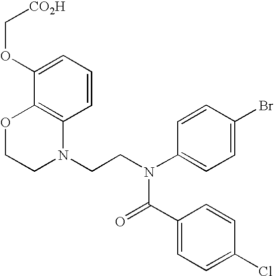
C1=CC=C(OC[CO2H])C2=C1N(CCN(C1=CC=C(Br)C=C1)C(=O)C1=CC=C(Cl)C=C1)CCO2
